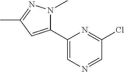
C1(C2=CC(C)=NN2C)=CN=CC(Cl)=N1
